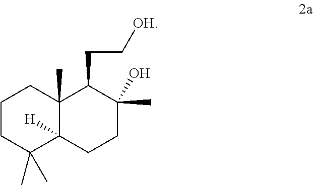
C1CC(C)(C)C2([H])C(C)(C1)C(CC[OH])C(O)(C)CC2
